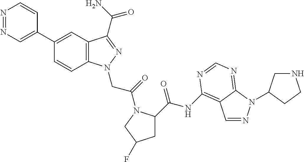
N1=NC=C(C2=CC3=C(C=C2)N(CC(=O)N2C(C(=O)NC4=C5C=NN(C6CNCC6)C5=NC=N4)CC(F)C2)N=C3C(N)=O)C=C1
